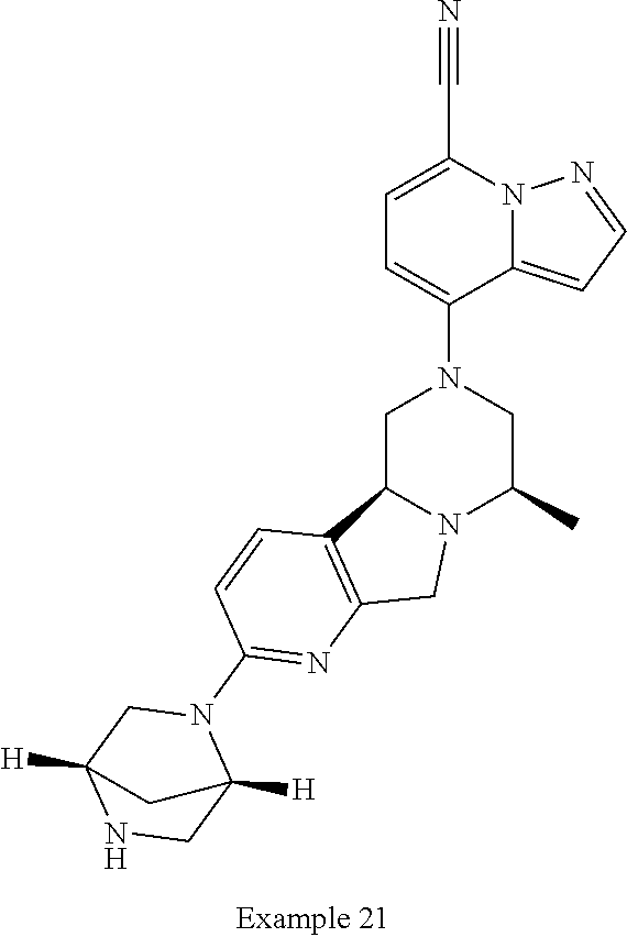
C1C2N(C(C)CN1C1=CC=C(C#N)N3C1=CC=N3)CC1=C2C=CC(N2CC3([H])NCC2([H])C3)=N1
